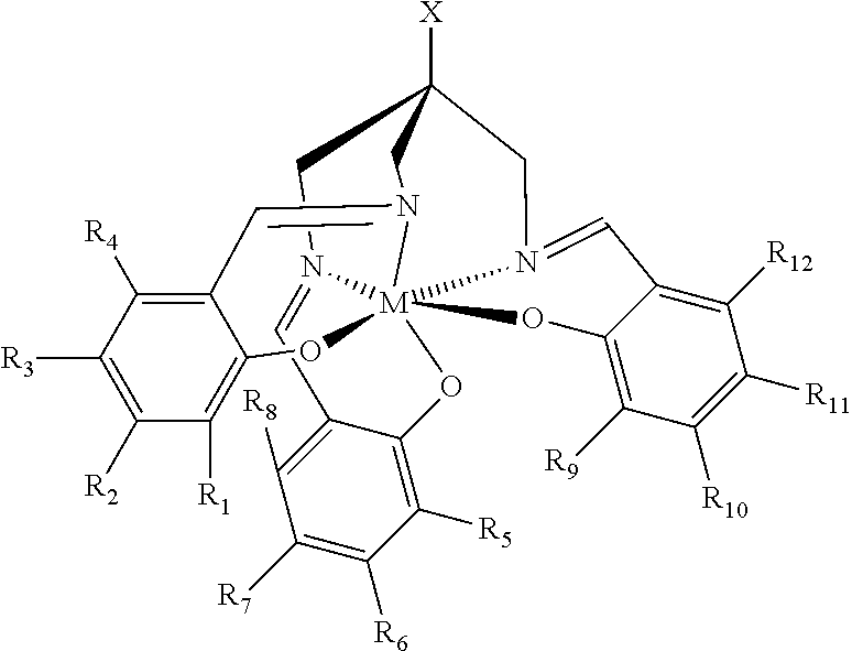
C1([R3])=C([R2])C([R1])=C2C(=C1[R4])C=N1[M]345(OC6=C([R5])C([R6])=C([R7])C([R8])=C6C=N3CC([X])(C1)CN4=CC1=C([R12])C([R11])=C([R10])C([R9])=C1O5)O2
